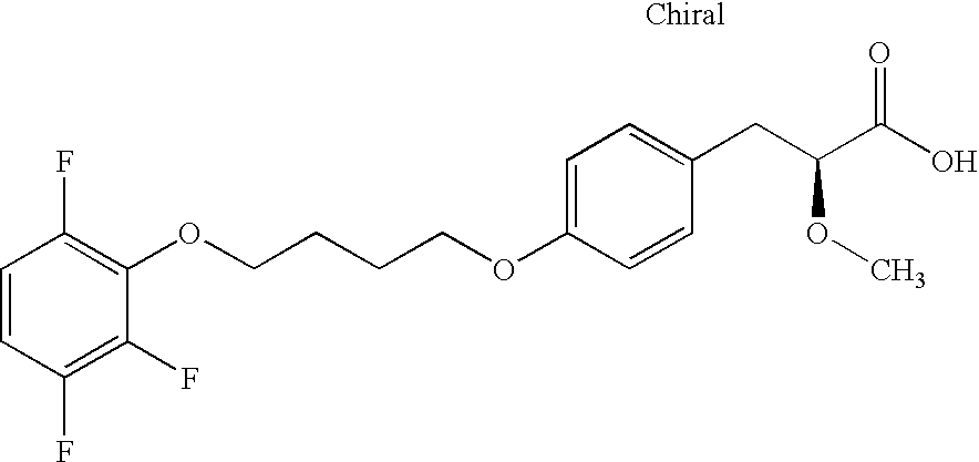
O(C1=CC=C(CC(C(O)=O)OC)C=C1)CCCCOC1=C(F)C=CC(F)=C1F
